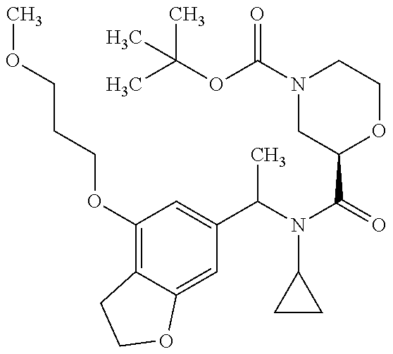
C1(OCCCOC)=C2C(=CC(C(N(C(=O)C3OCCN(C(OC(C)(C)C)=O)C3)C3CC3)C)=C1)OCC2
